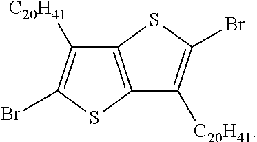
C12=C(SC(Br)=C1[C20H41])C([C20H41])=C(Br)S2
